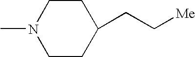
CN1CCC(CC[Me])CC1
